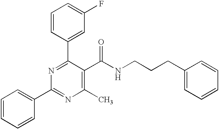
C1=CC(C2=NC(C3=CC=CC=C3)=NC(C)=C2C(NCCCC2=CC=CC=C2)=O)=CC(F)=C1
